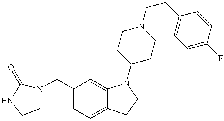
C1=C(CN2C(=O)NCC2)C=C2C(=C1)CCN2C1CCN(CCC2=CC=C(F)C=C2)CC1
